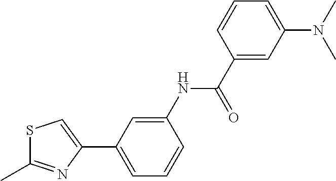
CC1=NC(C2=CC=CC(NC(C3=CC(N(C)C)=CC=C3)=O)=C2)=CS1
